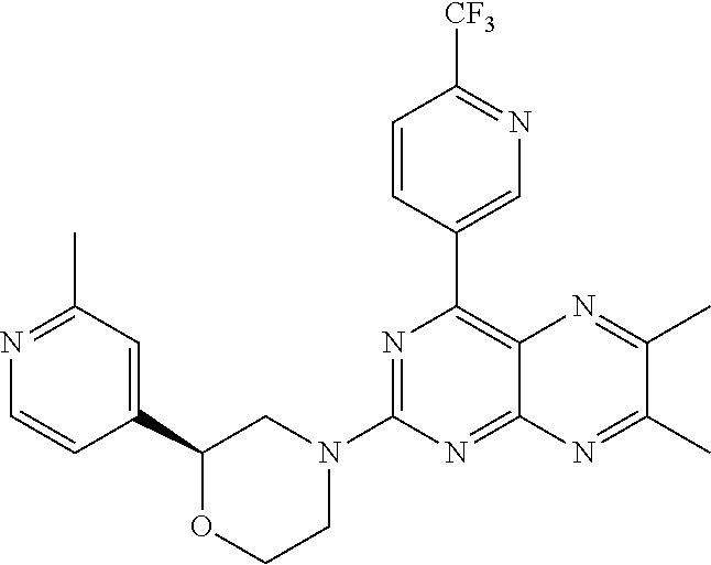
C1(C2=CC(C)=NC=C2)OCCN(C2=NC(C3=CN=C([CF3])C=C3)=C3C(=N2)N=C(C)C(C)=N3)C1
